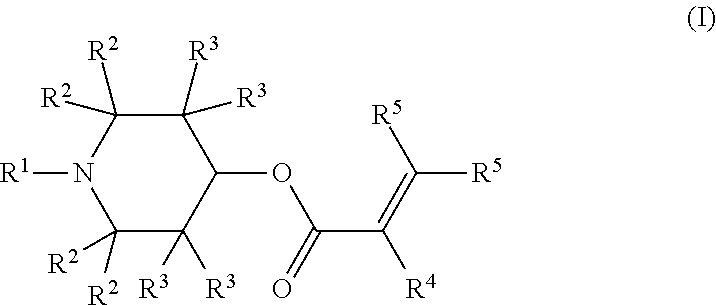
C1([R2])([R2])C([R3])([R3])C(OC(=O)C([R4])=C([R5])[R5])C([R3])([R3])C([R2])([R2])N1[R1]
